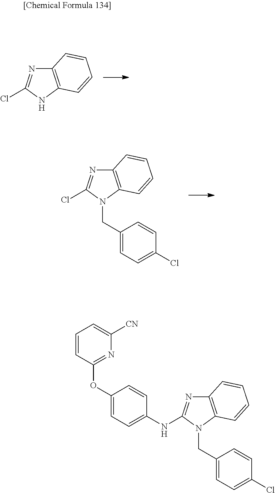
C12=C(NC(Cl)=N1)C=CC=C2.C12=C(N(CC3=CC=C(Cl)C=C3)C(Cl)=N1)C=CC=C2.C1=CC(OC2=CC=C(NC3=NC4=C(N3CC3=CC=C(Cl)C=C3)C=CC=C4)C=C2)=NC([CN])=C1
